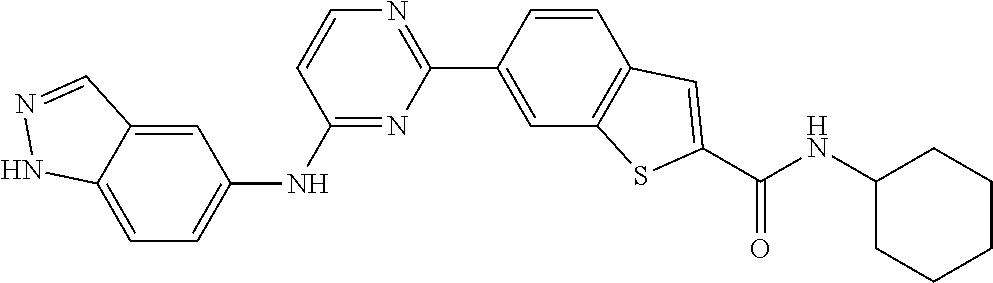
C1=CC(C2=NC=CC(NC3=CC=C4C(=C3)C=NN4)=N2)=CC2=C1C=C(C(NC1CCCCC1)=O)S2
